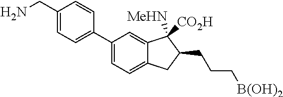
C1(C2=CC=C(CN)C=C2)=CC=C2C(=C1)C([MeHN])([CO2H])C(CCC[B(OH)2])C2
